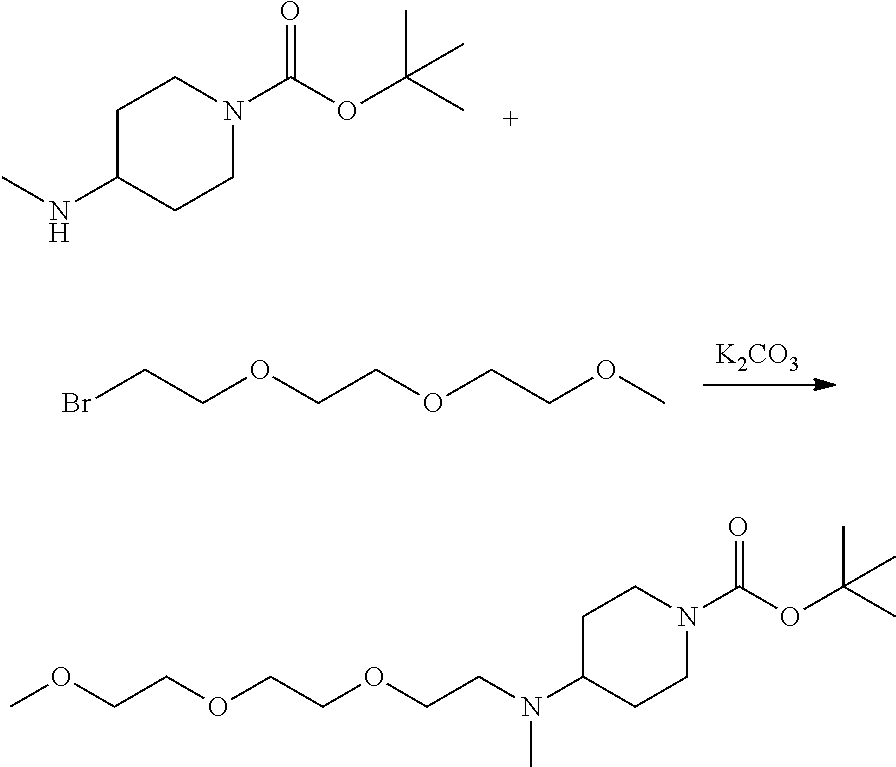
C1C(NC)CCN(C(OC(C)(C)C)=O)C1.[K2CO3].BrCCOCCOCCOC.C1C(N(CCOCCOCCOC)C)CCN(C(OC(C)(C)C)=O)C1
